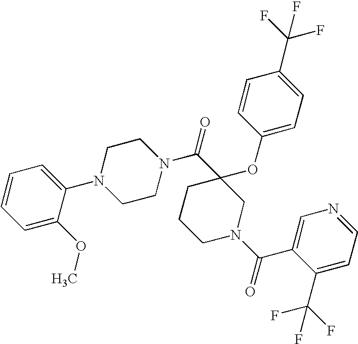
C1=C(OC)C(N2CCN(C(C3(OC4=CC=C(C(F)(F)F)C=C4)CCCN(C(=O)C4=CN=CC=C4C(F)(F)F)C3)=O)CC2)=CC=C1
